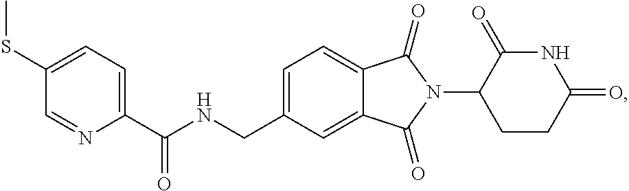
C1=C(CNC(C2=CC=C(SC)C=N2)=O)C=C2C(=C1)C(=O)N(C1CCC(=O)NC1=O)C2=O
